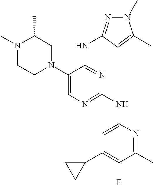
C1(N2CC(C)N(C)CC2)=CN=C(NC2=CC(C3CC3)=C(F)C(C)=N2)N=C1NC1=NN(C)C(C)=C1
